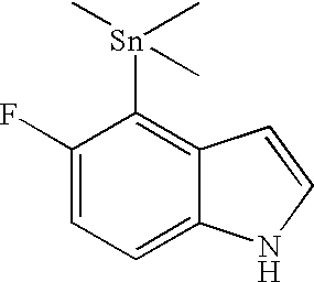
C1(F)=CC=C2C(=C1[Sn](C)(C)C)C=CN2
